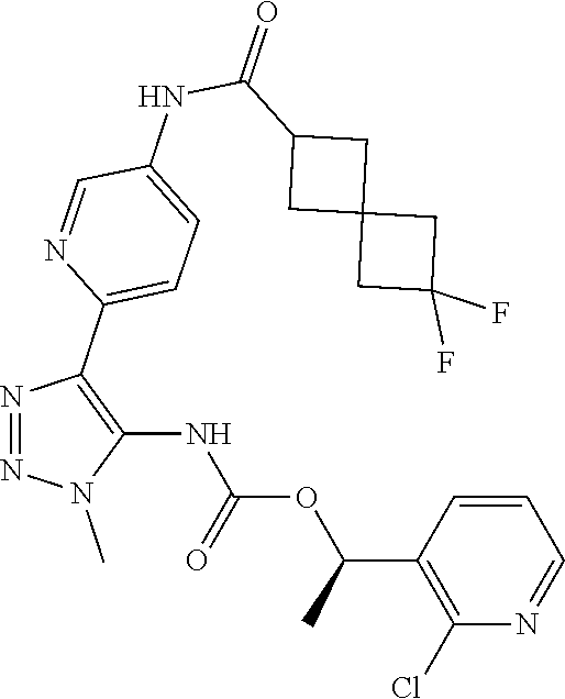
N1=NC(C2=CC=C(NC(C3CC4(CC(F)(F)C4)C3)=O)C=N2)=C(NC(OC(C2=C(Cl)N=CC=C2)C)=O)N1C
